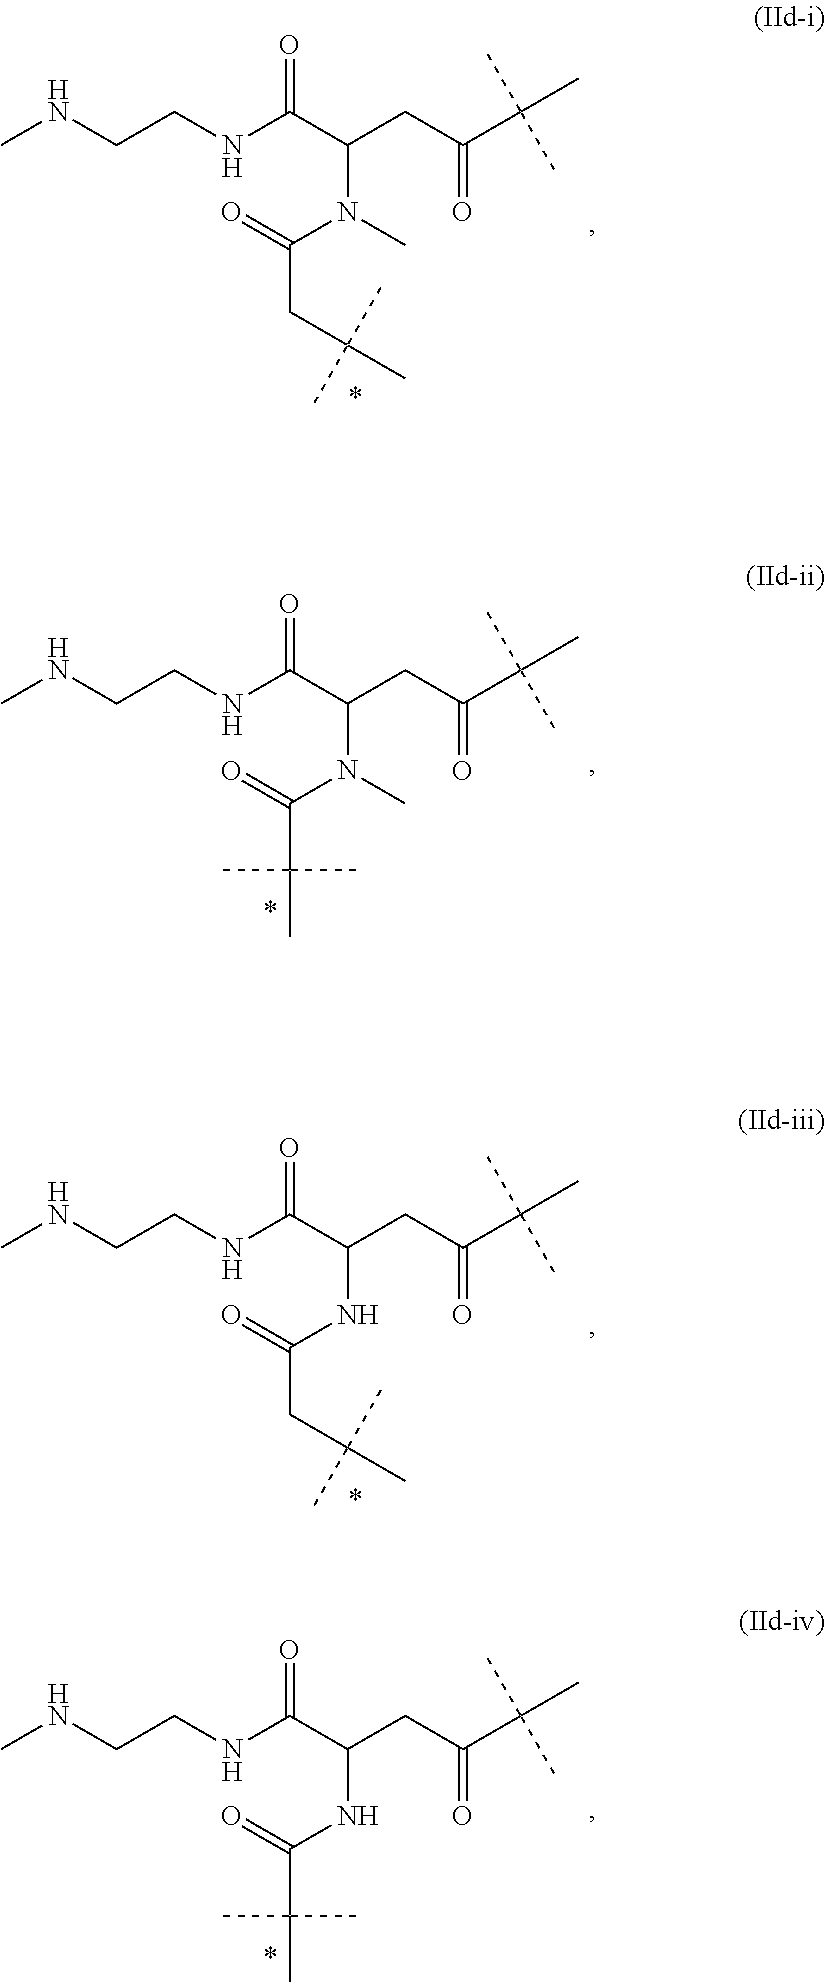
CNCCNC(C(CC(C(C)(C)C)=O)N(C(CC(C)(C)C)=O)C)=O.CNCCNC(C(CC(C(C)(C)C)=O)N(C(C(C)(C)C)=O)C)=O.CNCCNC(C(CC(C(C)(C)C)=O)NC(CC(C)(C)C)=O)=O.CNCCNC(C(CC(C(C)(C)C)=O)NC(C(C)(C)C)=O)=O
